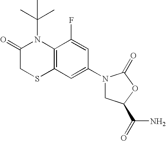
C12=C(C(F)=CC(N3CC(C(N)=O)OC3=O)=C1)N(C(C)(C)C)C(=O)CS2
